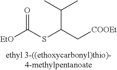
[EtO]C(SC(C[COOEt])C(C)C)=O
